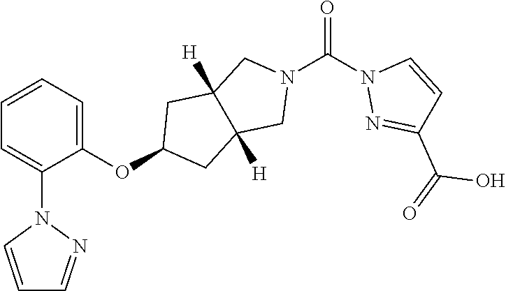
C1(OC2CC3([H])C([H])(C2)CN(C(N2N=C(C(=O)O)C=C2)=O)C3)=CC=CC=C1N1C=CC=N1
